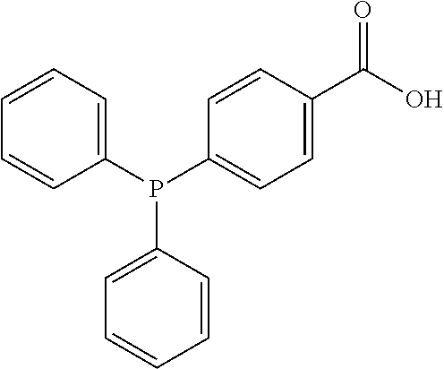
C1=CC=C(P(C2=CC=C(C(O)=O)C=C2)C2=CC=CC=C2)C=C1
